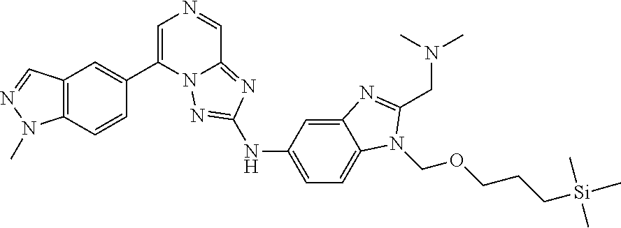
C12=C(C=CC(C3=CN=CC4=NC(NC5=CC=C6C(=C5)N=C(CN(C)C)N6COCCC[Si](C)(C)C)=NN34)=C1)N(C)N=C2
